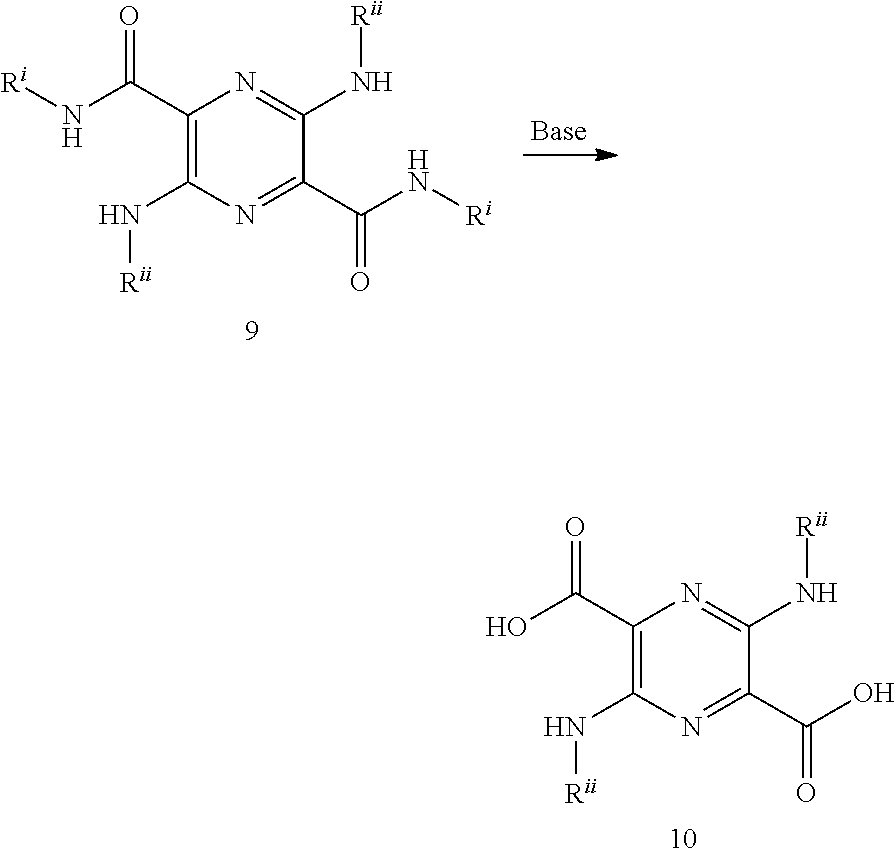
OC(C1=C(N[Rii])N=C(C(O)=O)C(N[Rii])=N1)=O.N(C(C1=C(N[Rii])N=C(C(N[Ri])=O)C(N[Rii])=N1)=O)[Ri]
